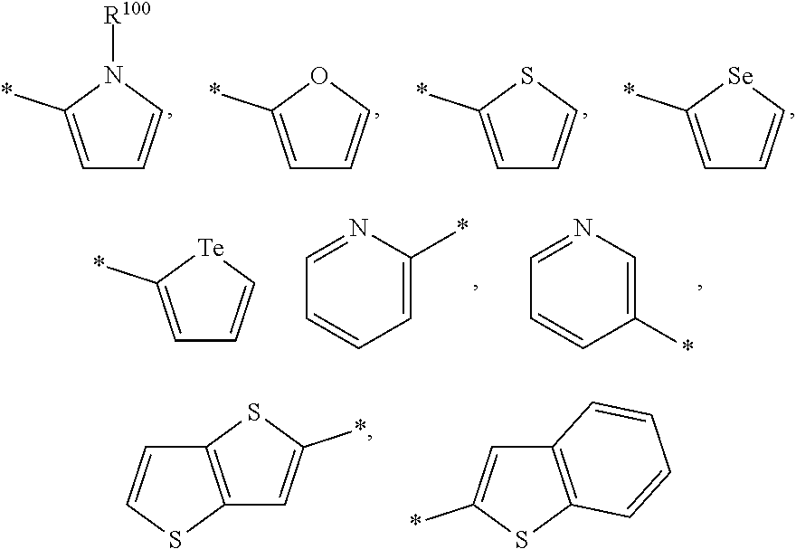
C1=C(*)N([R100])C=C1.C1=C(*)OC=C1.C1=C(*)SC=C1.C1=C(*)[Se]C=C1.C1=C(*)[Te]C=C1.C1=NC(*)=CC=C1.C1=NC=C(*)C=C1.C12=C(SC=C1)C=C(*)S2.C12=C(SC(*)=C1)C=CC=C2
